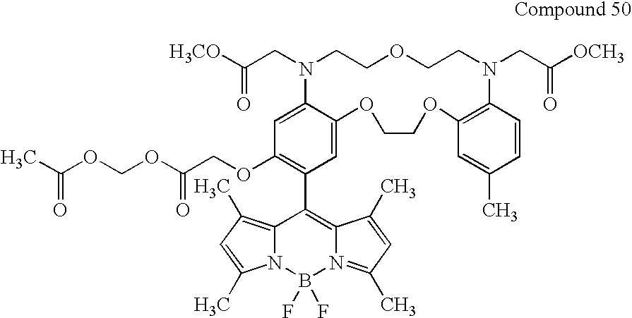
C1=C2C(=CC(OCC(OCOC(C)=O)=O)=C1C1=C3N(=C(C)C=C3C)B(F)(F)N3C1=C(C)C=C3C)N(CC([H3CO])=O)CCOCCN(CC([OCH3])=O)C1=C(OCCO2)C=C(C)C=C1
